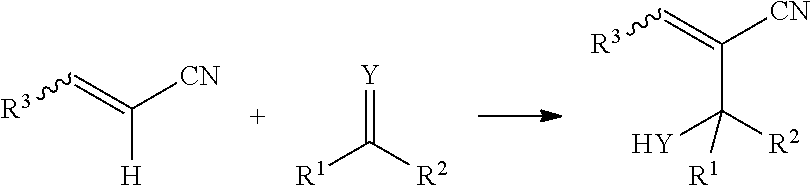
[R3]C=C([CN])[H].[R1]C([R2])=[Y].[R3]C=C([CN])C([R2])([Y])[R1]
